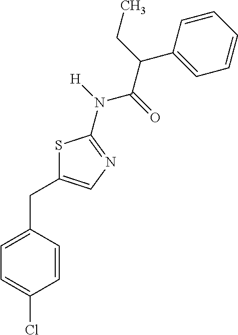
C1=CC(CC2=CN=C(N([H])C(=O)C(CC)C3=CC=CC=C3)S2)=CC=C1Cl
